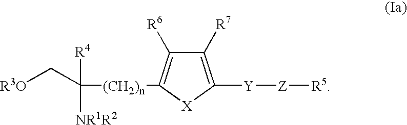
C1([R7])=C([Y][Z][R5])[X]C([(CH2)n]C(C[R3O])([R4])[NR1R2])=C1[R6]
